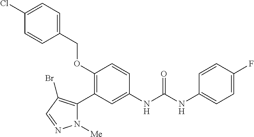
C1(OCC2=CC=C(Cl)C=C2)=C(C2=C(Br)C=NN2[Me])C=C(NC(=O)NC2=CC=C(F)C=C2)C=C1
